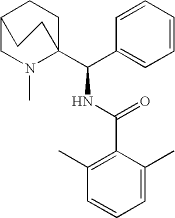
C12CN(C)C(C(C3=CC=CC=C3)NC(C3=C(C)C=CC=C3C)=O)(CC1)CC2
